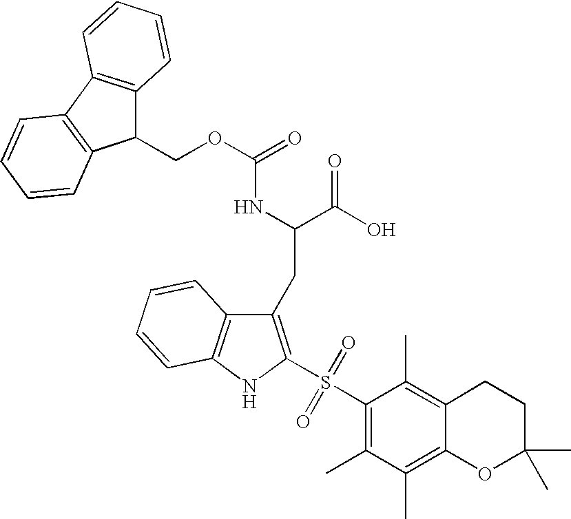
C1(COC(=O)NC(C(=O)O)CC2=C(S(=O)(=O)C3=C(C)C(C)=C4C(=C3C)CCC(C)(C)O4)NC3=C2C=CC=C3)C2=C(C3=C1C=CC=C3)C=CC=C2
